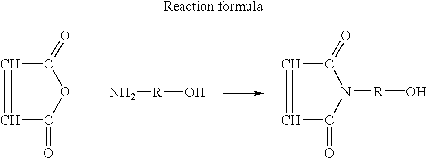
C1=CC(=O)N([R]O)C1=O.C1=CC(=O)OC1=O.N[R]O
